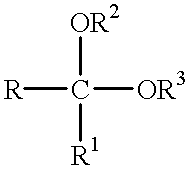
[R]C([OR3])([OR2])[R1]
